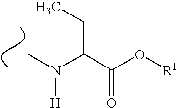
CN(C(C(O[R1])=O)CC)[H]
